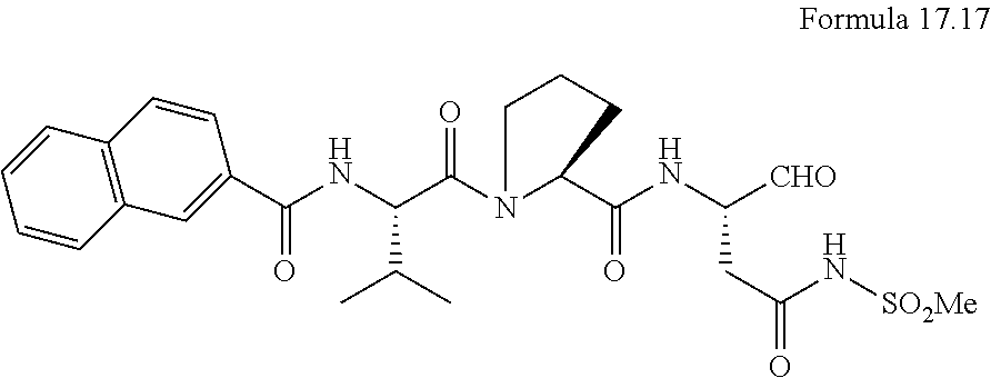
C1(C(NC(C(N2C(C(NC([CHO])CC(N[SO2Me])=O)=O)CCC2)=O)C(C)C)=O)=CC2=C(C=C1)C=CC=C2
